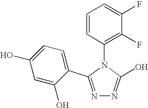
N1=C(C2=CC=C(O)C=C2O)N(C2=C(F)C(F)=CC=C2)C(O)=N1
